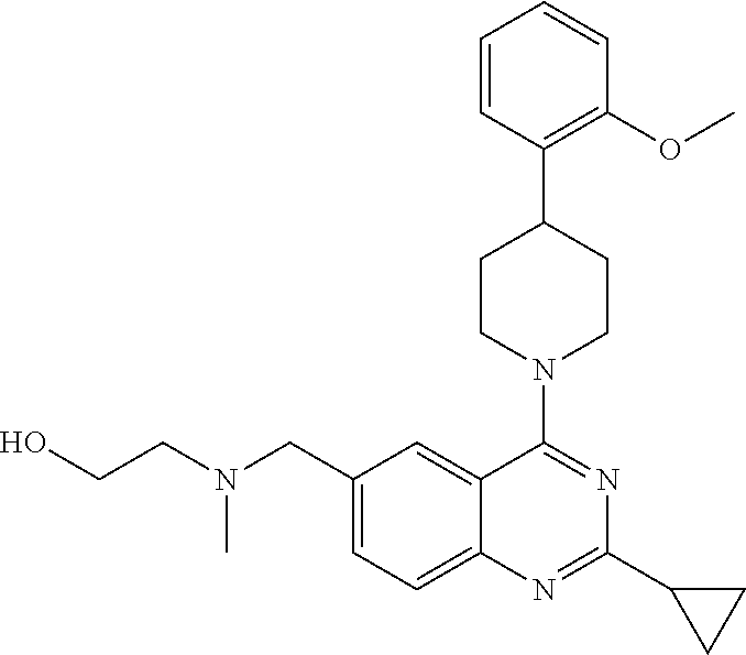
C1(CN(CCO)C)=CC=C2C(=C1)C(N1CCC(C3=C(OC)C=CC=C3)CC1)=NC(C1CC1)=N2
